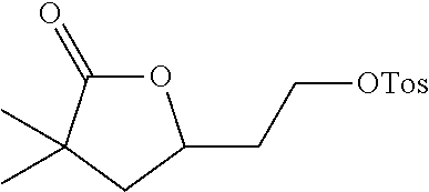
O1C(=O)C(C)(C)CC1CC[OTos]
